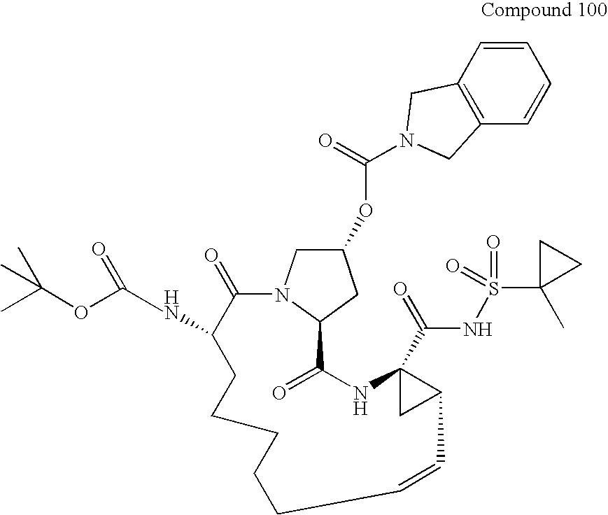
CC(OC(C)(C)C)=O.C1(OC(=O)N2CC3=C(C=CC=C3)C2)CN2C(C1)C(=O)NC1(C(NS(C3(C)CC3)(=O)=O)=O)CC1C=CCCCCCC(N)C2=O
